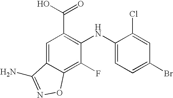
C1(NC2=C(C(O)=O)C=C3C(=C2F)ON=C3N)=CC=C(Br)C=C1Cl
